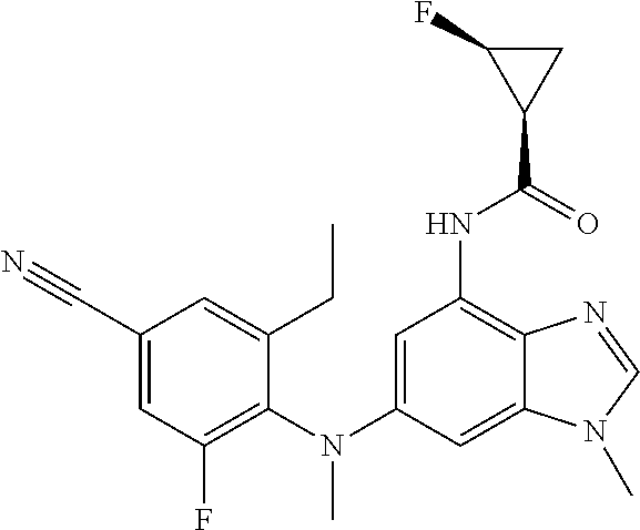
C1(CC)=CC(C#N)=CC(F)=C1N(C1=CC(NC(C2CC2F)=O)=C2C(=C1)N(C)C=N2)C
